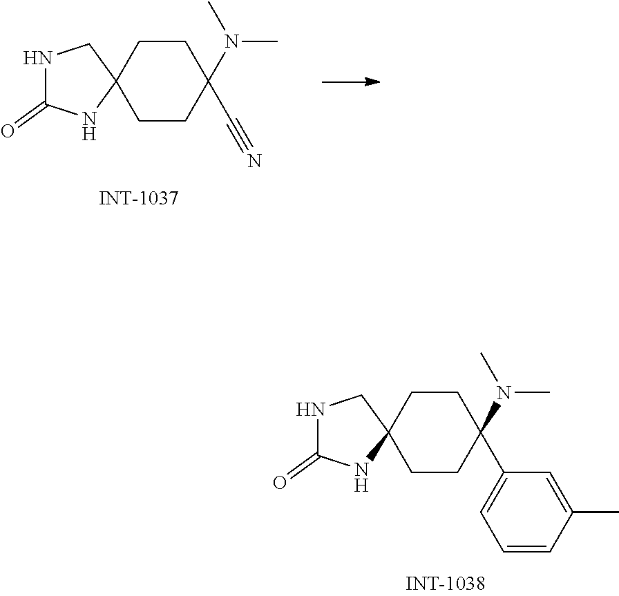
N1C(=O)NC2(C1)CCC(N(C)C)(C#N)CC2.N1C(=O)NC2(C1)CCC(N(C)C)(C1=CC=CC(C)=C1)CC2
